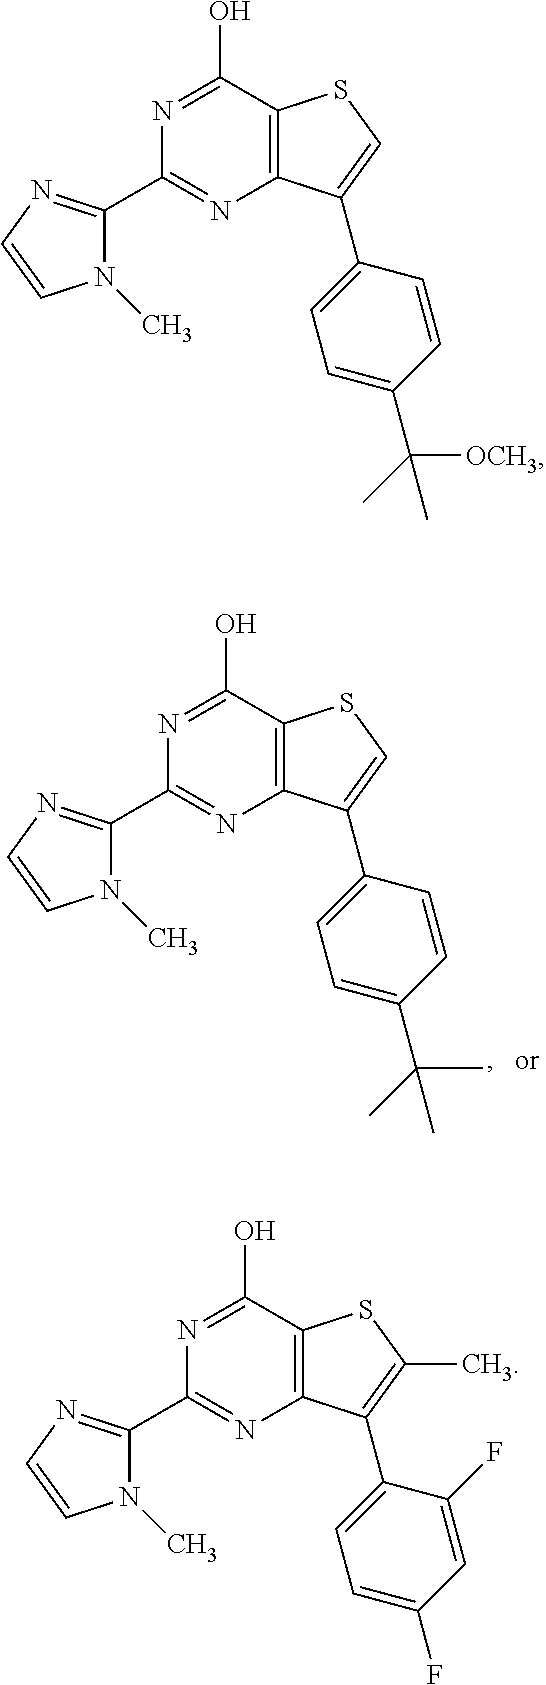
N1(C)C(C2=NC3=C(C(O)=N2)SC(C)=C3C2=CC=C(F)C=C2F)=NC=C1.N1(C)C(C2=NC3=C(C(O)=N2)SC=C3C2=CC=C(C([OCH3])(C)C)C=C2)=NC=C1.N1(C)C(C2=NC3=C(C(O)=N2)SC=C3C2=CC=C(C(C)(C)C)C=C2)=NC=C1
